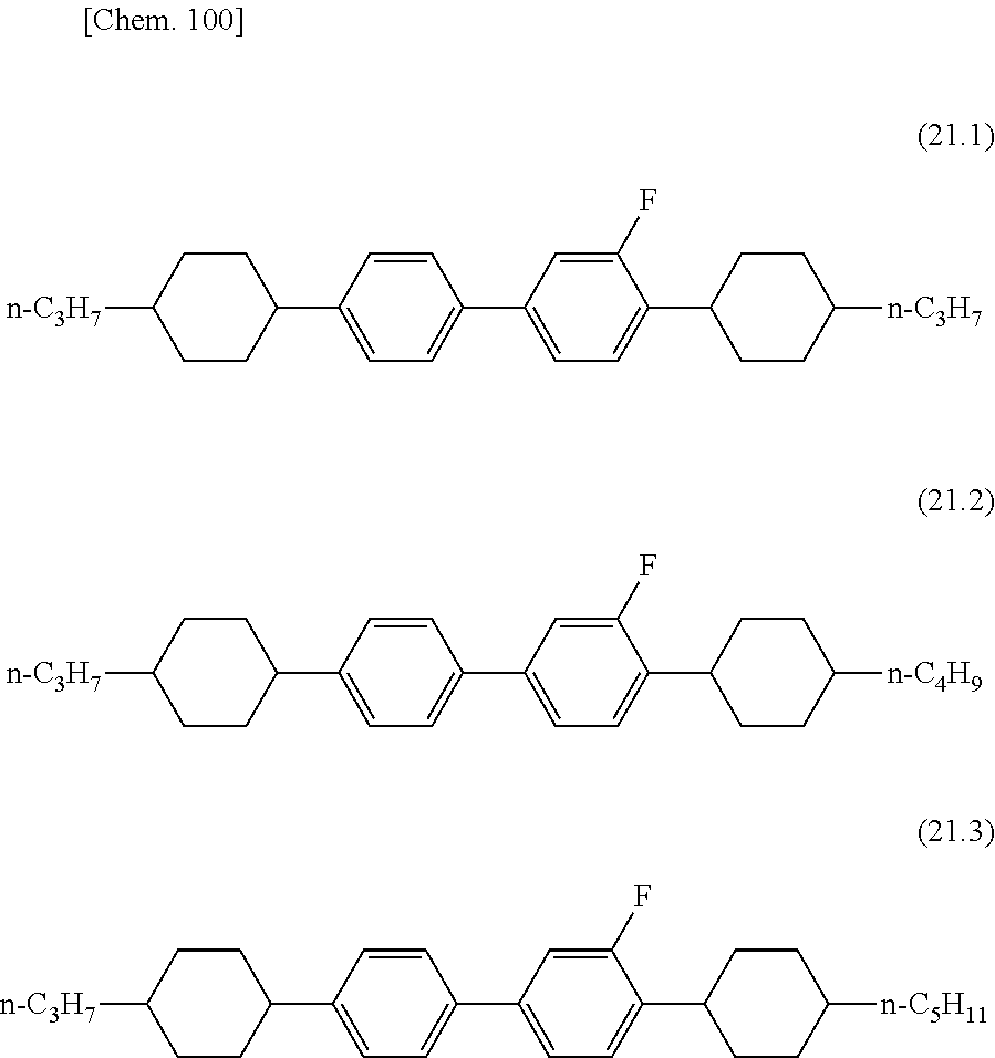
[n-C3H7]C1CCC(C2=CC=C(C3=CC=C(C4CCC([n-C4H9])CC4)C(F)=C3)C=C2)CC1.[n-C3H7]C1CCC(C2=CC=C(C3=CC=C(C4CCC([n-C5H11])CC4)C(F)=C3)C=C2)CC1.[n-C3H7]C1CCC(C2=CC=C(C3=CC=C(C4CCC([n-C3H7])CC4)C(F)=C3)C=C2)CC1
